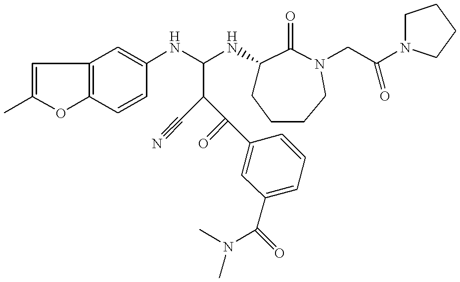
C1=C(C)OC2=C1C=C(NC(NC1CCCCN(CC(N3CCCC3)=O)C1=O)C(C(=O)C1=CC(C(N(C)C)=O)=CC=C1)C#N)C=C2
